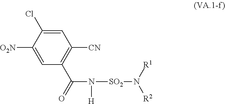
C1=C(Cl)C([O2N])=CC(C(=O)N([H])[SO2]N([R2])[R1])=C1[CN]
